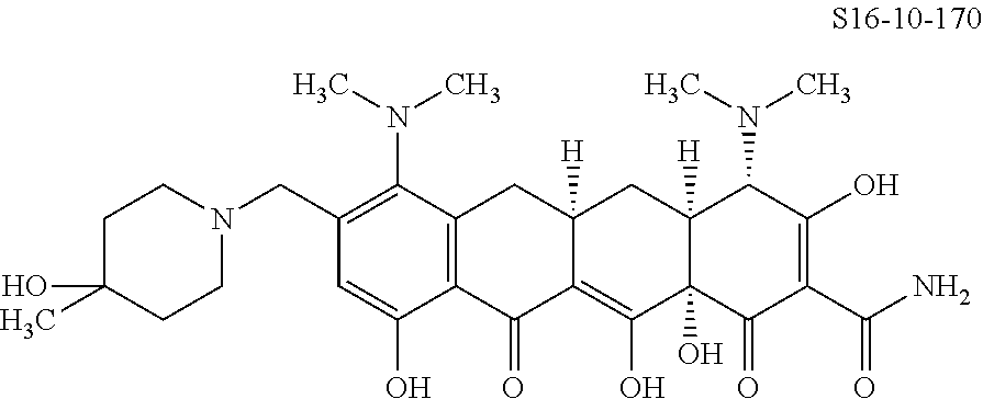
C1(CN2CCC(C)(O)CC2)=C(N(C)C)C2=C(C(O)=C1)C(=O)C1=C(O)C3(O)C([H])(CC1([H])C2)C(N(C)C)C(O)=C(C(N)=O)C3=O
